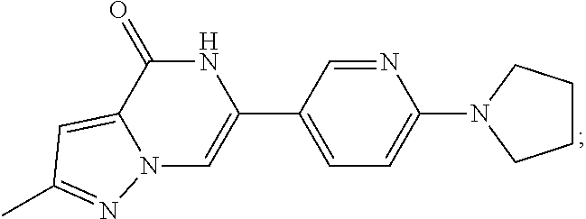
N12C=C(C3=CC=C(N4CCCC4)N=C3)NC(=O)C1=CC(C)=N2
